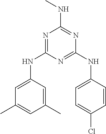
N1=C(NC2=CC(C)=CC(C)=C2)N=C(NC2=CC=C(Cl)C=C2)N=C1NC
